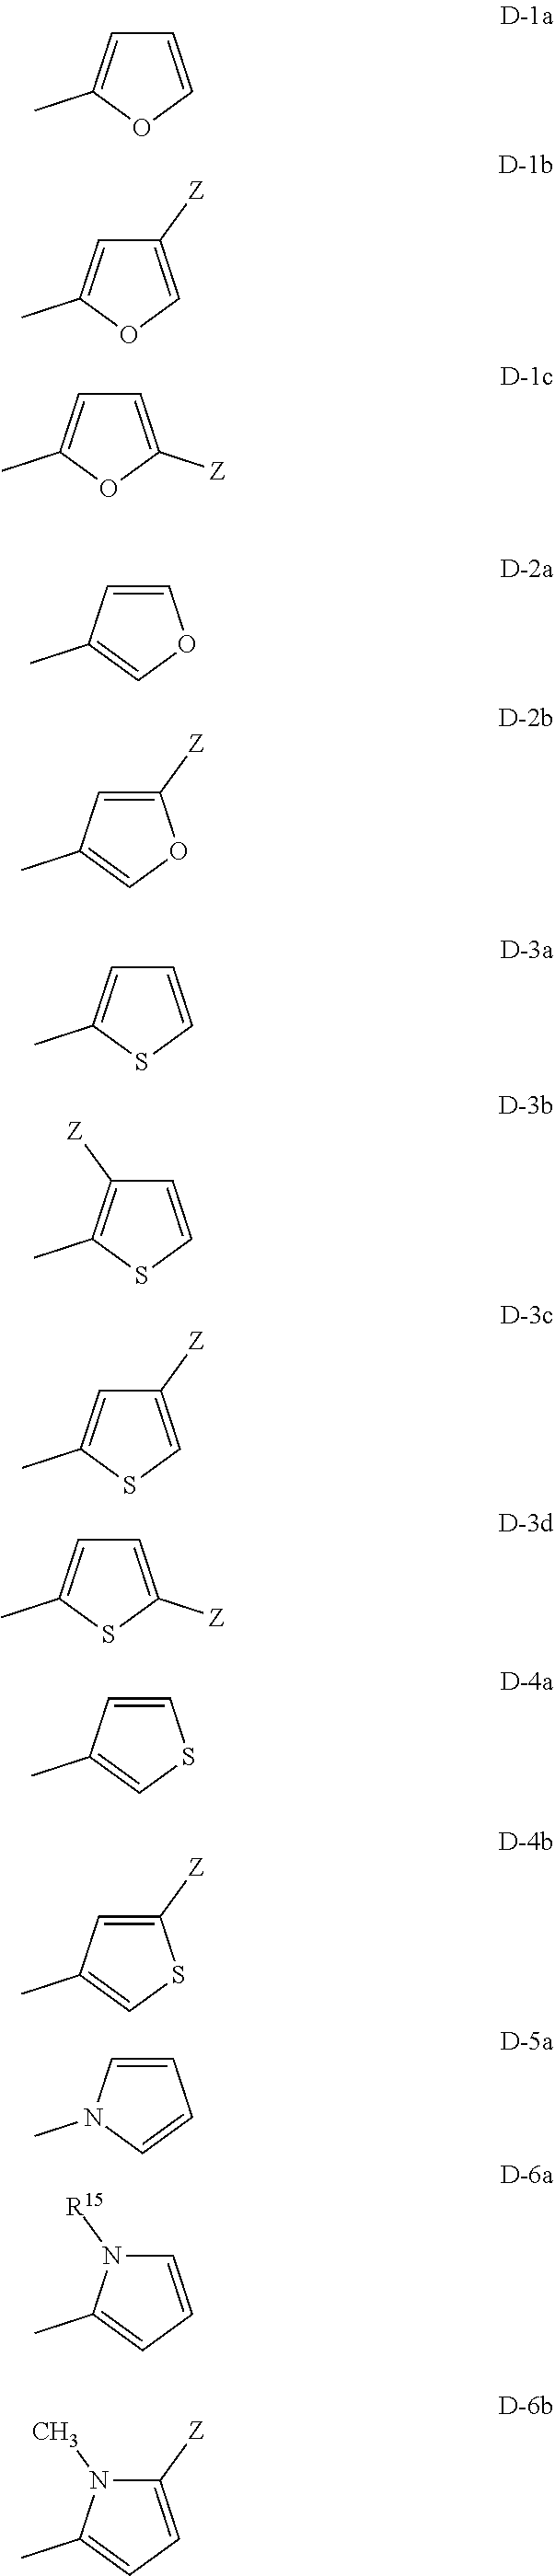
C1=COC(C)=C1.C1([Z])=COC(C)=C1.C1=C([Z])OC(C)=C1.C1=CC(C)=CO1.C1([Z])=CC(C)=CO1.C1=CSC(C)=C1.C1=CSC(C)=C1[Z].C1([Z])=CSC(C)=C1.C1=C([Z])SC(C)=C1.C1=CC(C)=CS1.C1([Z])=CC(C)=CS1.C1=CN(C)C=C1.C1=CC=C(C)N1[R15].C1([Z])=CC=C(C)N1C
